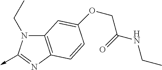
C12=C(N=C(->C)N1CC)C=CC(OCC(=O)NCC)=C2
